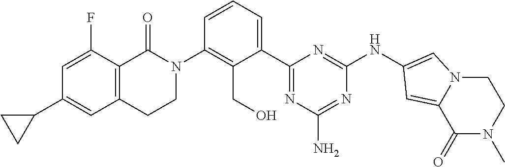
C1(C2=CC3=C(C(F)=C2)C(=O)N(C2=C(CO)C(C4=NC(N)=NC(NC5=CN6CCN(C)C(=O)C6=C5)=N4)=CC=C2)CC3)CC1
